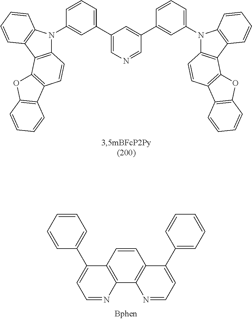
C1(C2=CC=CC(N3C4=C(C5=C3C=CC=C5)C3=C(C=C4)C4=C(O3)C=CC=C4)=C2)=CN=CC(C2=CC(N3C4=C(C5=C3C=CC=C5)C3=C(C=C4)C4=C(O3)C=CC=C4)=CC=C2)=C1.C1=CC2=C(C3=C1C(C1=CC=CC=C1)=CC=N3)N=CC=C2C1=CC=CC=C1
